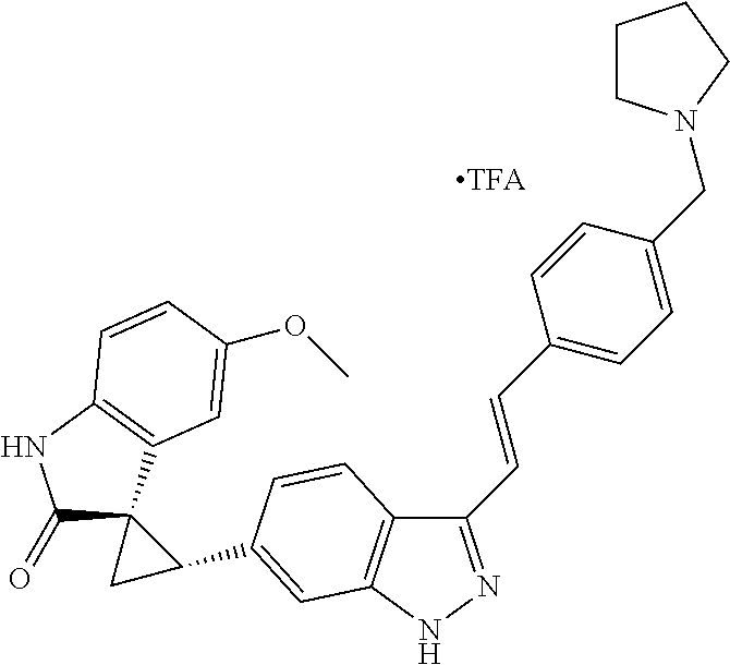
C1(=O)C2(C3=C(N1)C=CC(OC)=C3)CC2C1=CC2=C(C(C=CC3=CC=C(CN4CCCC4)C=C3)=NN2)C=C1
